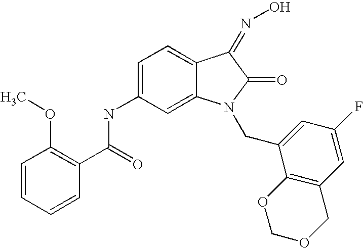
N(C1=CC=C2C(=C1)N(CC1=CC(F)=CC3=C1OCOC3)C(=O)C2=NO)C(C1=C(OC)C=CC=C1)=O
